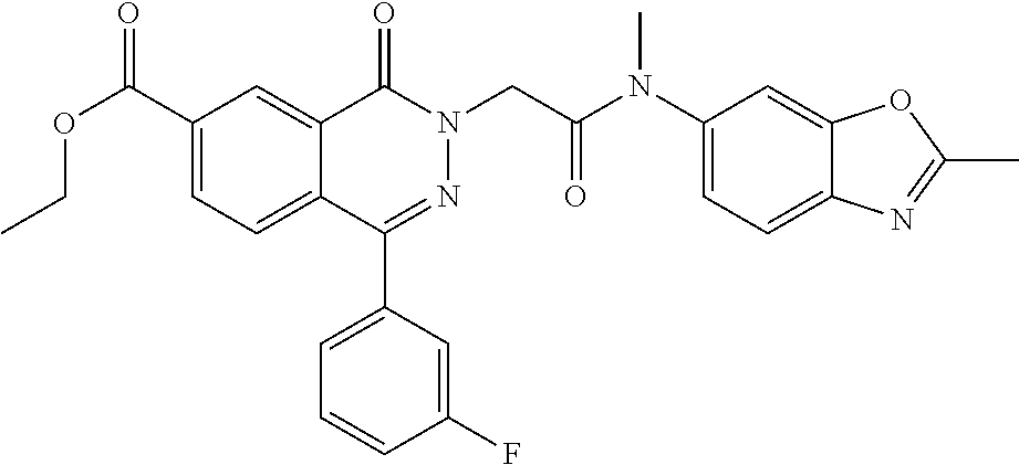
C12=CC(C(OCC)=O)=CC=C1C(C1=CC=CC(F)=C1)=NN(CC(=O)N(C1=CC=C3C(=C1)OC(C)=N3)C)C2=O
